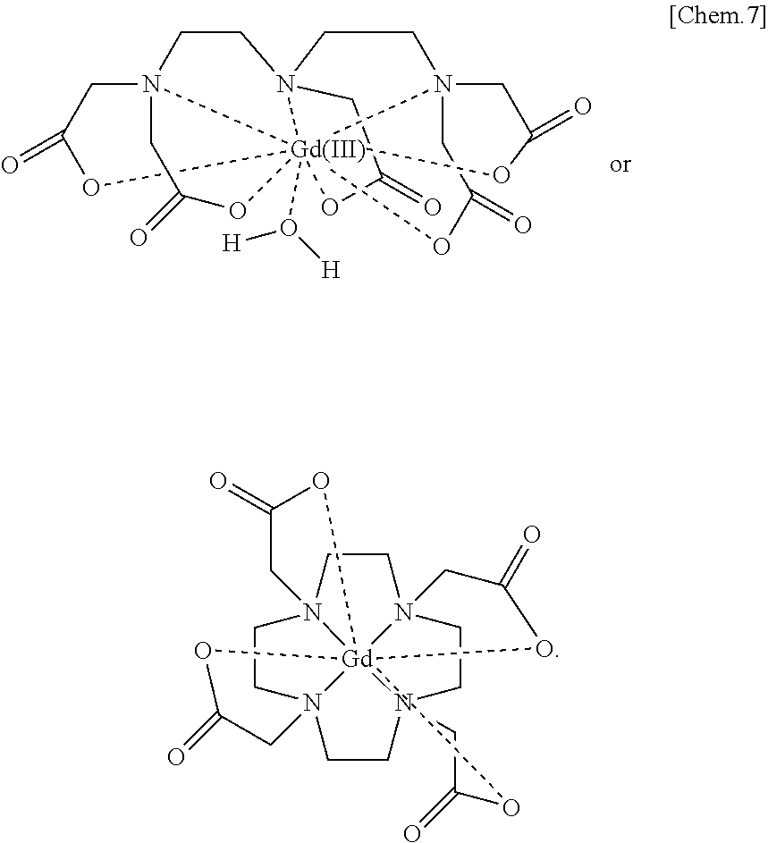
O1[Gd]234567(O([H])[H])N(CCN2(CCN3(CC(=O)O4)CC(=O)O5)CC(=O)O6)(CC1=O)CC(=O)O7.C1CN23CCN45CCN67CCN18CC(=O)O[Gd]2864(OC(=O)C3)(OC(=O)C5)OC(=O)C7
